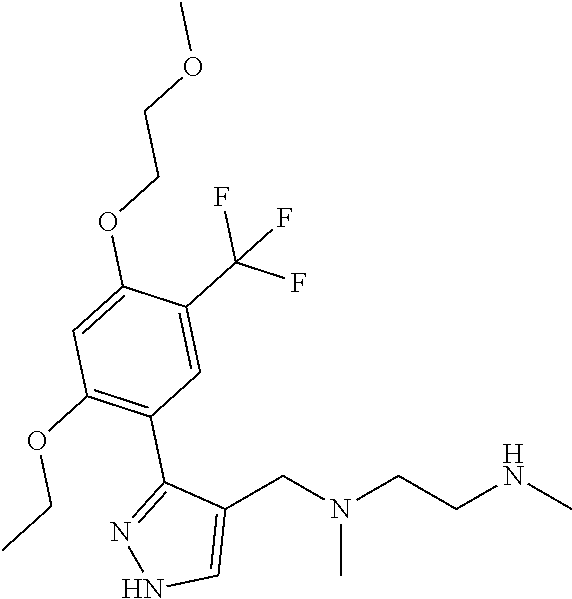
C1(CN(CCNC)C)=CNN=C1C1=C(OCC)C=C(OCCOC)C(C(F)(F)F)=C1
